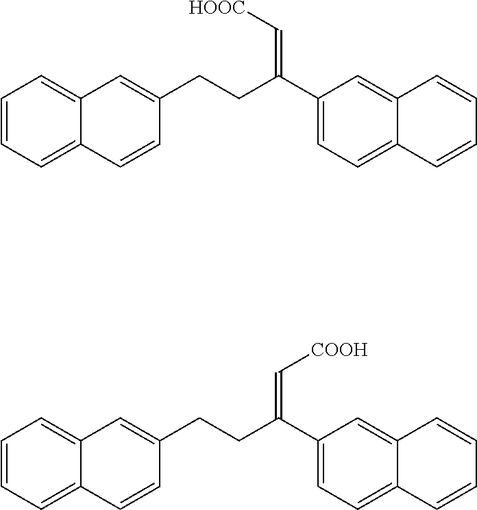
C1=CC(CCC(C2=CC=C3C(=C2)C=CC=C3)=C[HOOC])=CC2=CC=CC=C12.C1=CC(CCC(C2=CC=C3C(=C2)C=CC=C3)=C[COOH])=CC2=CC=CC=C12
